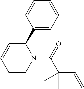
C1(C2C=CCCN2C(C(C=C)(C)C)=O)=CC=CC=C1
